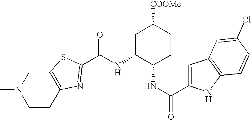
C12=C(SC(C(NC3C(NC(=O)C4=CC5=C(N4)C=CC(Cl)=C5)CCC([COOMe])C3)=O)=N1)CN(C)CC2
